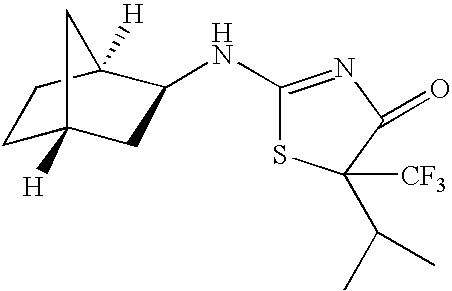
C1C2([H])CC(NC3=NC(=O)C([CF3])(C(C)C)S3)C([H])(C1)C2
